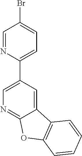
C1=C2C(=NC=C1C1=CC=C(Br)C=N1)OC1=C2C=CC=C1
